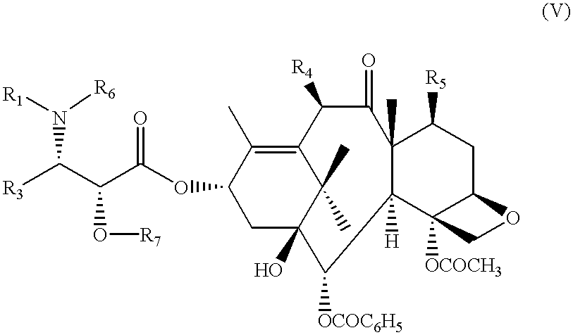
C1(OC(C(C([R3])N([R6])[R1])O[R7])=O)CC2(O)C(C)(C)C(=C1C)C([R4])C(=O)C1(C)C([H])(C3([OCOCH3])C(CC1[R5])OC3)C2[OCOC6H5]
